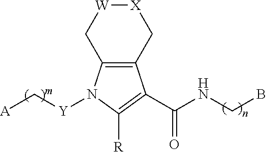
[X]1[W]CC2=C(C1)C(C(NCB)=O)=C([R])N2[Y]C[A]
